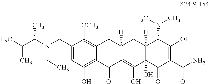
C1(CN(C(C(C)C)C)CC)=CC(O)=C2C(=C1[OCH3])CC1([H])C(=C(O)C3(O)C([H])(C1)C(N(C)C)C(O)=C(C(N)=O)C3=O)C2=O
